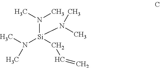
N([Si](N(C)C)(CC=C)N(C)C)(C)C
